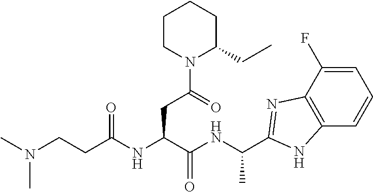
C(CC(NC(C(NC(C)C1=NC2=C(C=CC=C2F)N1)=O)CC(N1C(CC)CCCC1)=O)=O)N(C)C
